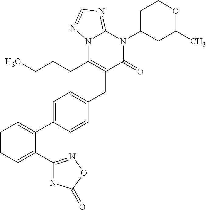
C1=CC=C(C2=NOC(=O)N2)C(C2=CC=C(CC3=C(CCCC)N4C(=NC=N4)N(C4CC(C)OCC4)C3=O)C=C2)=C1
